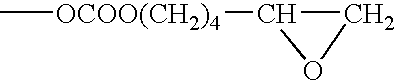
C[OCOO(CH2)4]C1CO1
